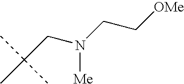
C(CN(CC[OMe])[Me])(C)(C)C
